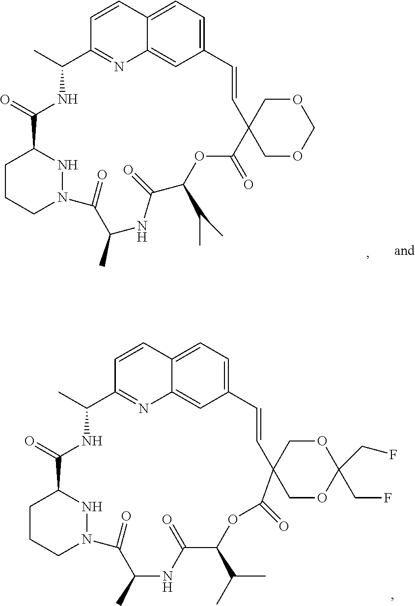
C1=CC2=CC=C3C=C2N=C1C(C)NC(=O)C1CCCN(N1)C(=O)C(C)NC(=O)C(C(C)C)OC(=O)C1(C=C3)COCOC1.C1=CC2=CC=C3C=C2N=C1C(C)NC(=O)C1CCCN(N1)C(=O)C(C)NC(=O)C(C(C)C)OC(=O)C1(C=C3)COC(CF)(CF)OC1
